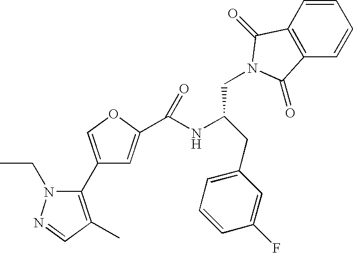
C1(C2=C(C)C=NN2CC)=COC(C(NC(CC2=CC=CC(F)=C2)CN2C(=O)C3=C(C=CC=C3)C2=O)=O)=C1
